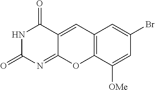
N1C(=O)N=C2C(=CC3=C(O2)C([OMe])=CC(Br)=C3)C1=O
